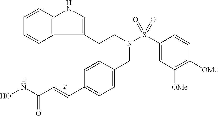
C1=CC2=C(C=C1)C(CCN(S(C1=CC([OMe])=C([OMe])C=C1)(=O)=O)CC1=CC=C(C=CC(NO)=O)C=C1)=CN2
